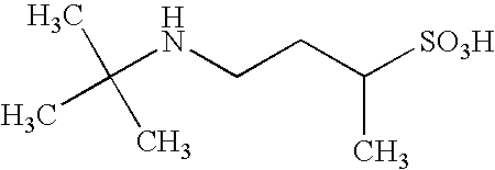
C(NCCC([SO3H])C)(C)(C)C
